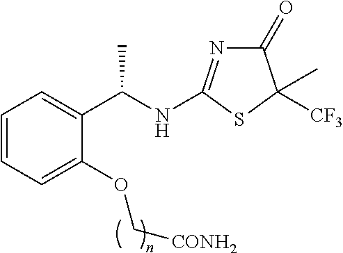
C1=CC=C(OC[CONH2])C(C(NC2=NC(=O)C([CF3])(C)S2)C)=C1
